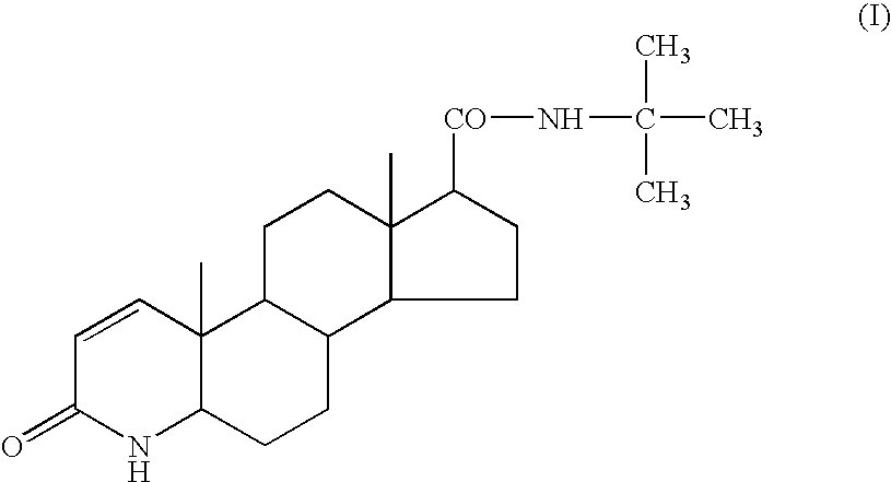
C1(=O)NC2C(C)(C=C1)C1C(CC2)C2C(C)(CC1)C([CO]NC(C)(C)C)CC2
